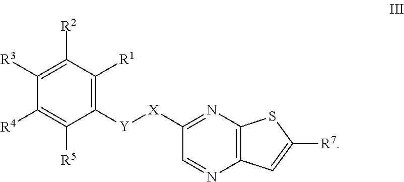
C1([R3])=C([R2])C([R1])=C([Y][X]C2=NC3=C(N=C2)C=C([R7])S3)C([R5])=C1[R4]
